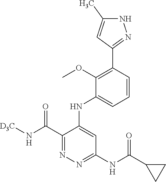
C1=CC(C2=NNC(C)=C2)=C(OC)C(NC2=CC(NC(C3CC3)=O)=NN=C2C(N[D3C])=O)=C1
